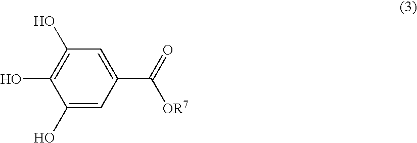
C1(O)=CC(C(=O)[OR7])=CC(O)=C1O
